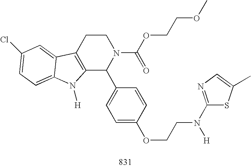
C12=C(CCN(C(OCCOC)=O)C1C1=CC=C(OCCN(C3=NC=C(C)S3)[H])C=C1)C1=CC(Cl)=CC=C1N2[H]
